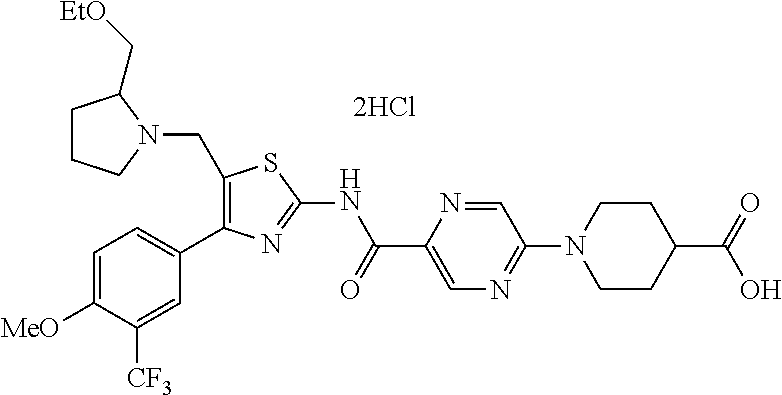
C1=C([MeO])C([CF3])=CC(C2=C(CN3C(C[EtO])CCC3)SC(NC(C3=CN=C(N4CCC(C(=O)O)CC4)C=N3)=O)=N2)=C1.[2HCl]
